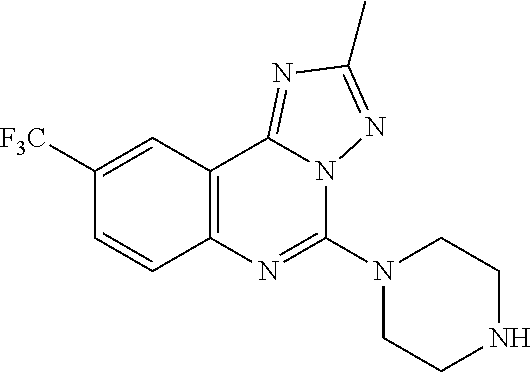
C12=NC(C)=NN1C(N1CCNCC1)=NC1=C2C=C([F3C])C=C1
